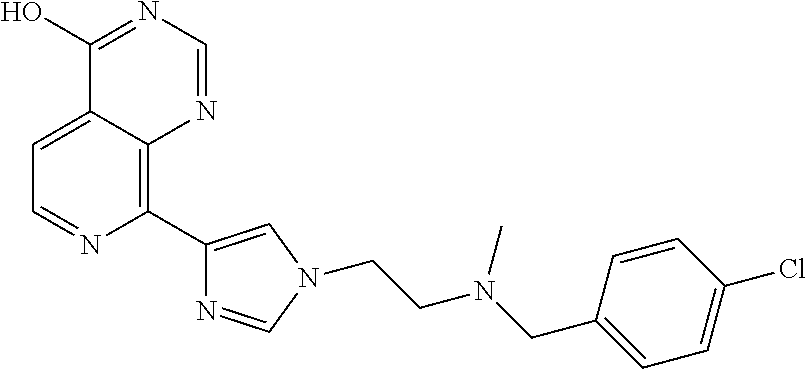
C1=C2C(=C(C3=CN(CCN(CC4=CC=C(Cl)C=C4)C)C=N3)N=C1)N=CN=C2O
